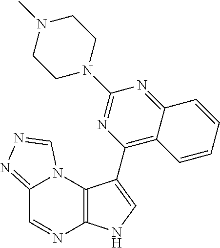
C12=C(N3C(=NN=C3)C=N1)C(C1=C3C(=NC(N4CCN(C)CC4)=N1)C=CC=C3)=CN2
